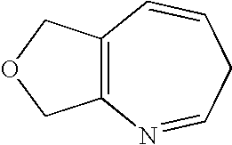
C12=C(COC1)C=CCC=N2
